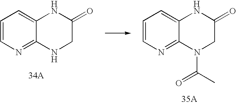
C1=CN=C2C(=C1)NC(=O)CN2.C1=CN=C2C(=C1)NC(=O)CN2C(C)=O.[35A]
